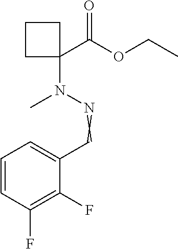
N(=CC1=CC=CC(F)=C1F)N(C1(C(OCC)=O)CCC1)C
